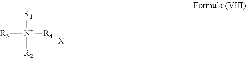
[R3][N+]([R1])([R4])[R2].[X]
